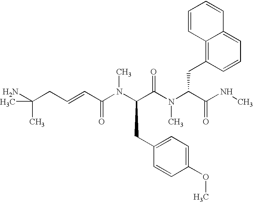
NC(CC=CC(N(C(C(N(C(C(NC)=O)CC1=C2C(=CC=C1)C=CC=C2)C)=O)CC1=CC=C(OC)C=C1)C)=O)(C)C
